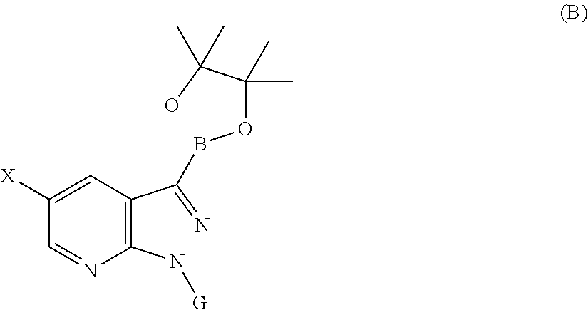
C1(N[G])=C(C(=N)BOC(C)(C)C(O)(C)C)C=C([X])C=N1
